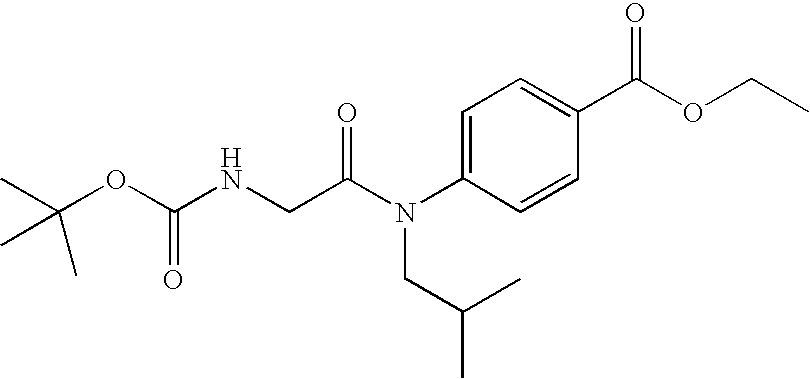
CC(OC(NCC(=O)N(C1=CC=C(C(OCC)=O)C=C1)CC(C)C)=O)(C)C
